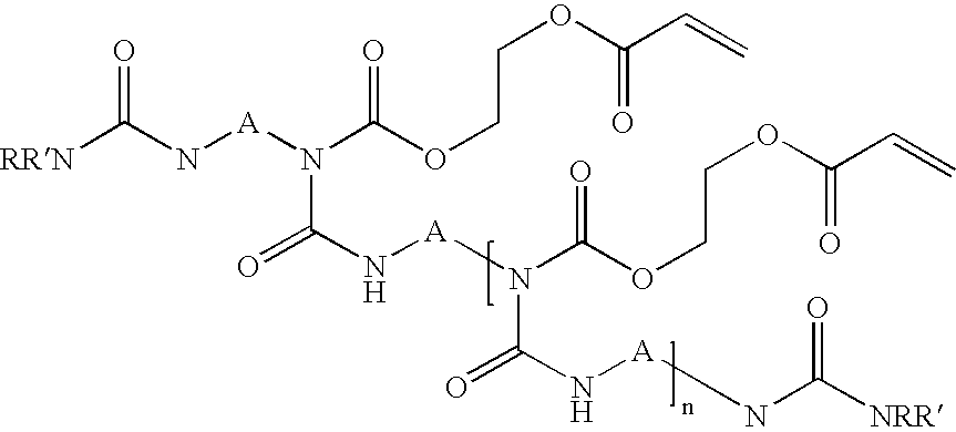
[RRN]C(N[A]N(C(=O)N[A]N(C(=O)N[A]NC(=O)[NRR])C(=O)OCCOC(=O)C=C)C(OCCOC(=O)C=C)=O)=O
